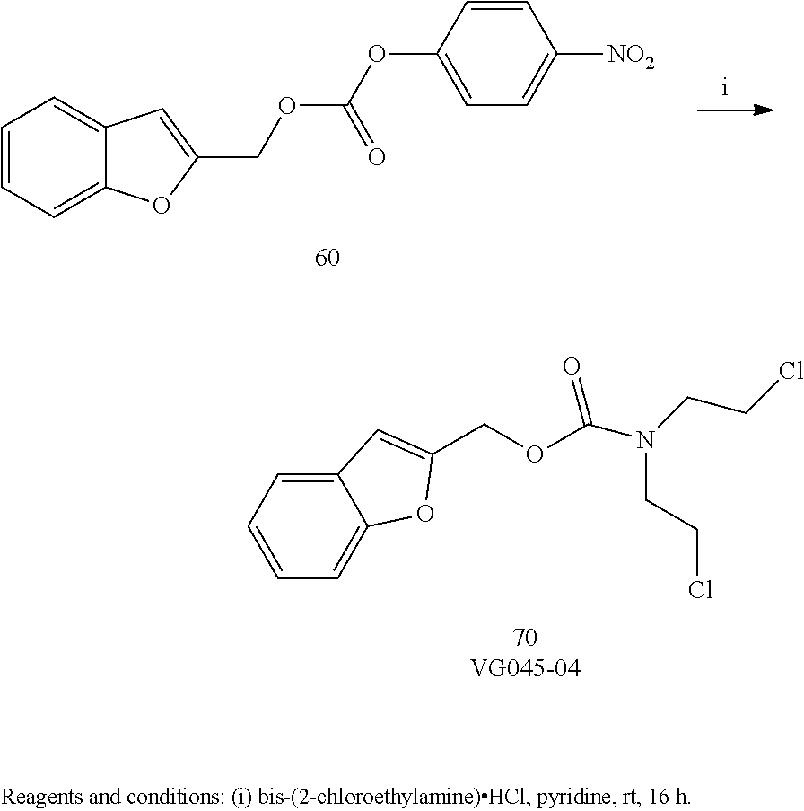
C1=CC=C2C(=C1)OC(COC(=O)N(CCCl)CCCl)=C2.C1=CC=C2C(=C1)C=C(COC(OC1=CC=C([NO2])C=C1)=O)O2
